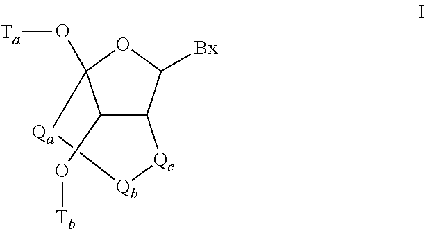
O1C2(O[Ta])C(O[Tb])C(C1[Bx])[Qc][Qb][Qa]2
